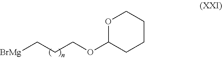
C(CCOC1CCCCO1)[BrMg]
